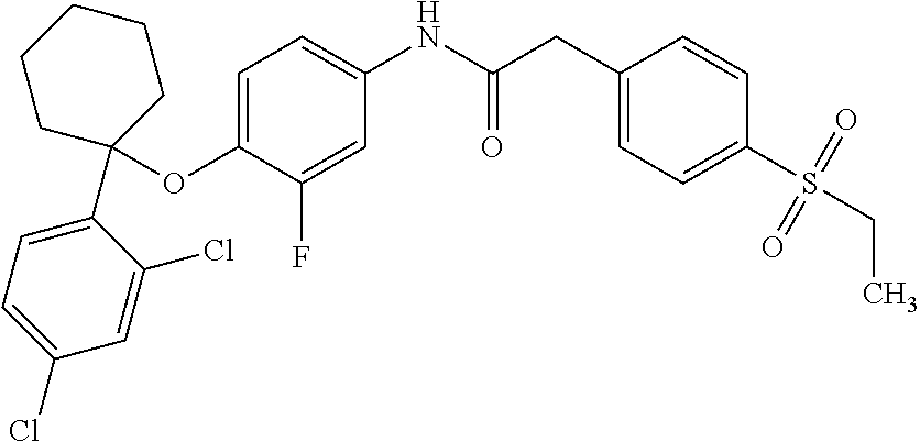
C1(OC2(C3=CC=C(Cl)C=C3Cl)CCCCC2)=CC=C(NC(CC2=CC=C(S(CC)(=O)=O)C=C2)=O)C=C1F
